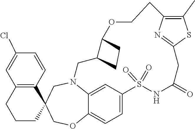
N12C3=CC(=CC=C3OCC3(C4=C(C=C(Cl)C=C4)CCC3)C1)S(=O)(=O)NC(=O)CC1=NC(=C(C)S1)CCOC1C(C2)CC1
